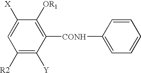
C1([X])=CC([R2])=C([Y])C([CONH]C2=CC=CC=C2)=C1[OR1]
